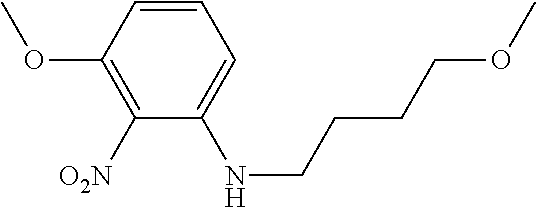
C1(OC)=C([O2N])C(NCCCCOC)=CC=C1
